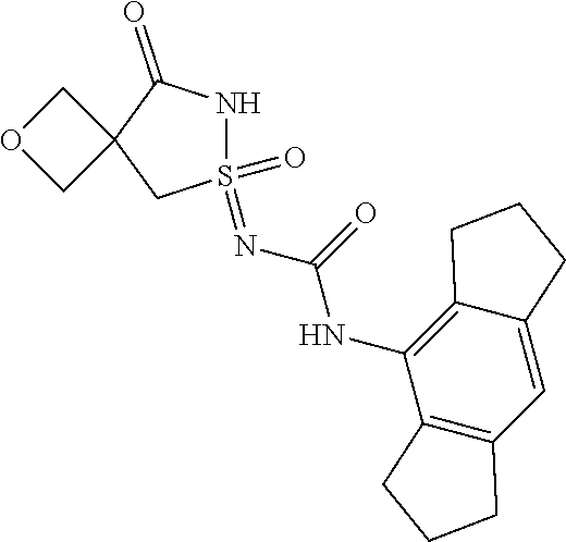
S1(=NC(NC2=C3C(=CC4=C2CCC4)CCC3)=O)(=O)NC(=O)C2(C1)COC2
